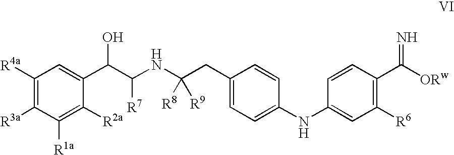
C1([R4a])=C([R3a])C([R1a])=C([R2a])C(C(C(NC(CC2=CC=C(NC3=CC([R6])=C(C(=N)[ORw])C=C3)C=C2)([R8])[R9])[R7])O)=C1
